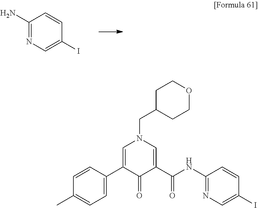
NC1=NC=C(I)C=C1.C1(C)=CC=C(C2=CN(CC3CCOCC3)C=C(C(NC3=NC=C(I)C=C3)=O)C2=O)C=C1
